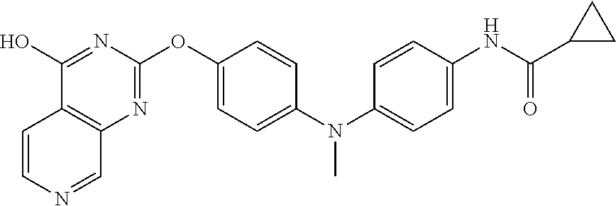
C12=C(N=C(OC3=CC=C(N(C4=CC=C(NC(C5CC5)=O)C=C4)C)C=C3)N=C1O)C=NC=C2
